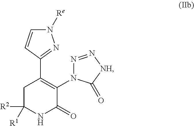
C1C([R2])([R1])NC(=O)C(N2N=N[NH]C2=O)=C1C1=NN([Re])C=C1
